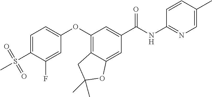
C1=C(S(=O)(=O)C)C(F)=CC(OC2=C3C(=CC(C(NC4=NC=C(C)C=C4)=O)=C2)OC(C)(C)C3)=C1
